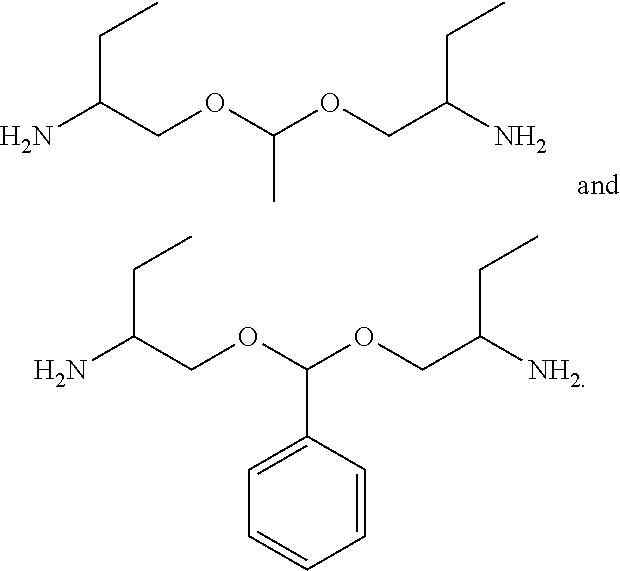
NC(COC(OCC([NH2])CC)C1=CC=CC=C1)CC.NC(COC(OCC(N)CC)C)CC
